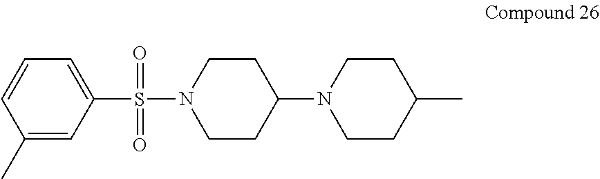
C1=CC(C)=CC(S(=O)(=O)N2CCC(N3CCC(C)CC3)CC2)=C1
